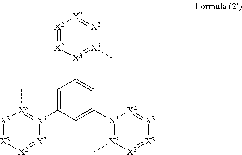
[X2]1=[X2][X2]=[X2][X3](C2=CC([X3]3=[X3](C)[X2]=[X2][X2]=[X2]3)=CC([X3]3=[X3](C)[X2]=[X2][X2]=[X2]3)=C2)=[X3]1C
